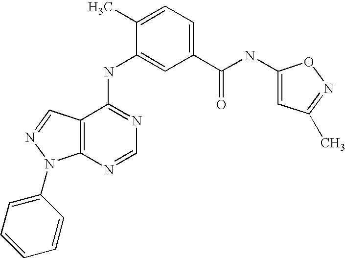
C12=C(C(NC3=CC(C(NC4=CC(C)=NO4)=O)=CC=C3C)=NC=N1)C=NN2C1=CC=CC=C1
